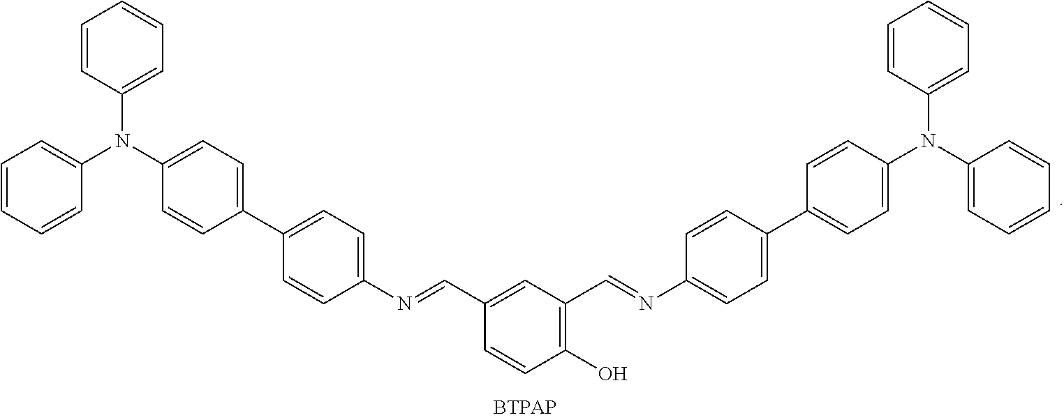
C1=C(C=NC2=CC=C(C3=CC=C(N(C4=CC=CC=C4)C4=CC=CC=C4)C=C3)C=C2)C=CC(O)=C1C=NC1=CC=C(C2=CC=C(N(C3=CC=CC=C3)C3=CC=CC=C3)C=C2)C=C1
